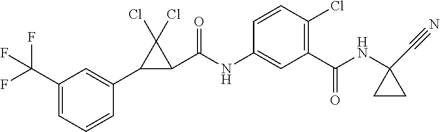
C1=C(C(F)(F)F)C=C(C2C(C(NC3=CC(C(NC4(C#N)CC4)=O)=C(Cl)C=C3)=O)C2(Cl)Cl)C=C1
